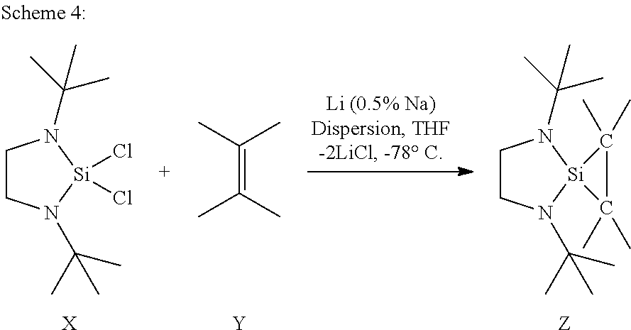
C1CN(C(C)(C)C)[Si](Cl)(Cl)N1C(C)(C)C.[X].C(=C(C)C)(C)C.[Y].C1CN(C(C)(C)C)[Si]2(N1C(C)(C)C)C(C)(C)C2(C)C.[Z]
